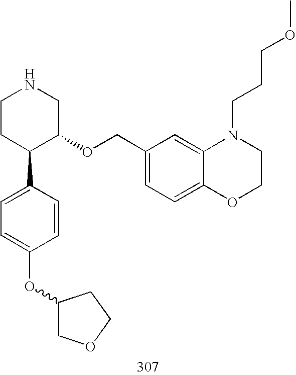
C1CC(C2=CC=C(OC3COCC3)C=C2)C(OCC2=CC=C3C(=C2)N(CCCOC)CCO3)CN1
